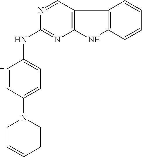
[C+]1=CC(N2CCC=CC2)=CC=C1NC1=NC2=C(C=N1)C1=C(N2)C=CC=C1
